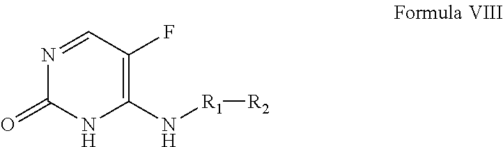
C1(N[R1][R2])=C(F)C=NC(=O)N1
